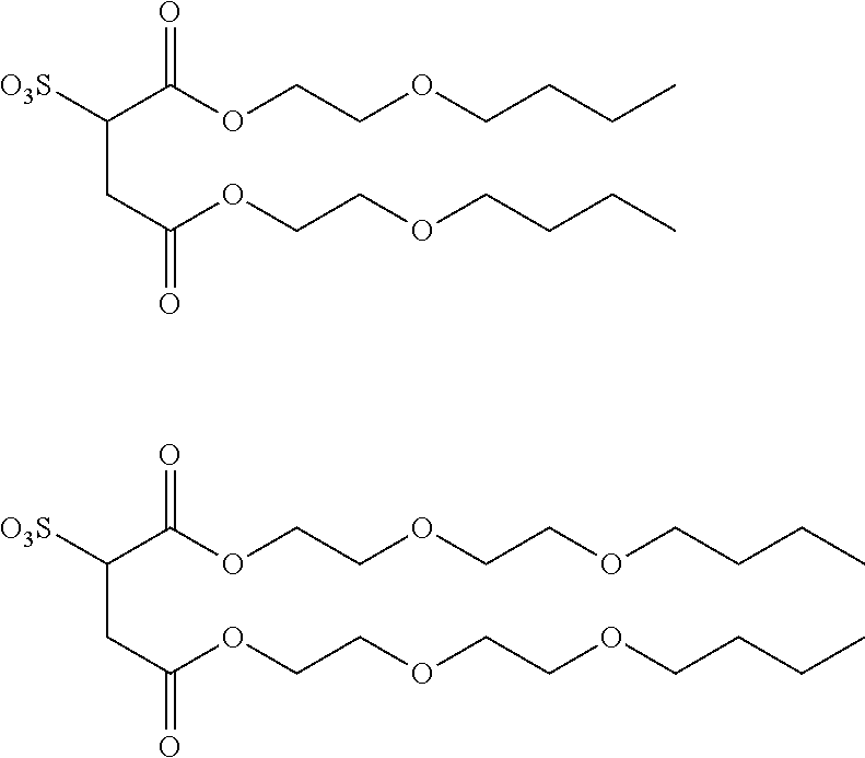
C(CC(OCCOCCCC)=O)([O3S])C(OCCOCCCC)=O.C(CC(OCCOCCOCCCC)=O)([O3S])C(OCCOCCOCCCC)=O
